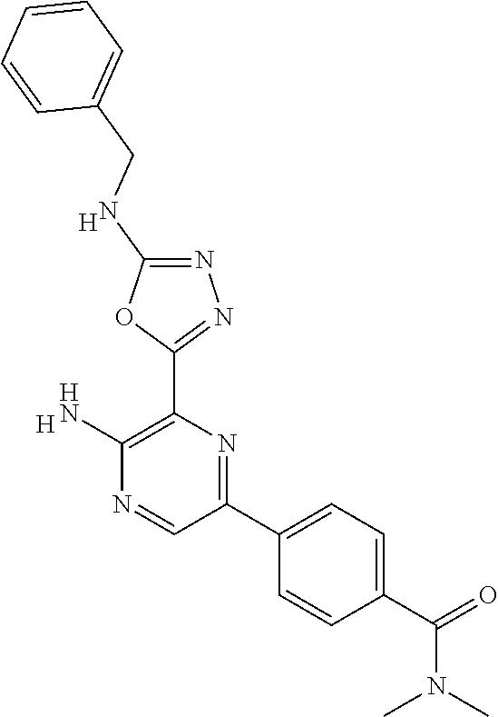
[H].C1(N)=C(C2=NN=C(NCC3=CC=CC=C3)O2)N=C(C2=CC=C(C(=O)N(C)C)C=C2)C=N1.[H]
